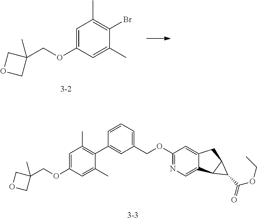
C1=C(OCC2(C)COC2)C=C(C)C(C2=CC(COC3=NC=C4C(=C3)CC3C4C3C(OCC)=O)=CC=C2)=C1C.C1=C(OCC2(C)COC2)C=C(C)C(Br)=C1C
